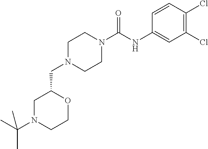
C1N(C(C)(C)C)CCOC1CN1CCN(C(NC2=CC(Cl)=C(Cl)C=C2)=O)CC1
